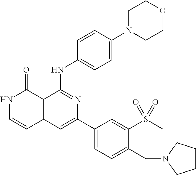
C1=CC(NC2=NC(C3=CC=C(CN4CCCC4)C(S(C)(=O)=O)=C3)=CC3=C2C(=O)NC=C3)=CC=C1N1CCOCC1
